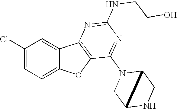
C1(Cl)=CC=C2C(=C1)C1=C(O2)C(N2CC3NCC23)=NC(NCCO)=N1
